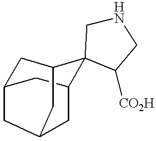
C1C2CC3CC(C2)CC1C31CNCC1[CO2H]
